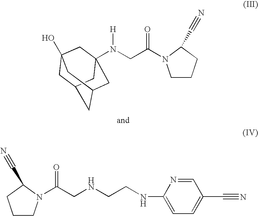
C1C2CC3CC(N(CC(N4CCCC4C#N)=O)[H])(CC1(O)C3)C2.C1CN(C(CNCCNC2=CC=C(C#N)C=N2)=O)C(C#N)C1
